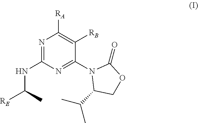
[RE]C(NC1=NC([RA])=C([RB])C(N2C(C(C)C)COC2=O)=N1)C
